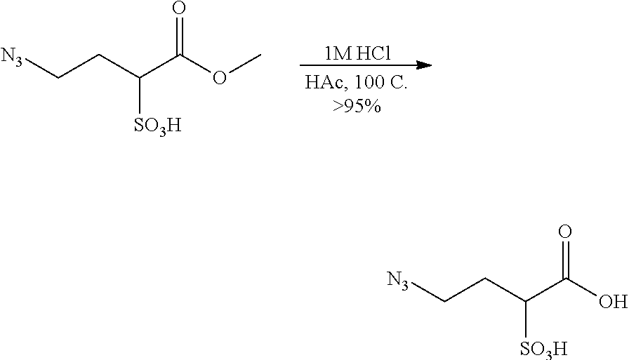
[N3]CCC(C(OC)=O)[SO3H].[1M HCl].[N3]CCC(C(O)=O)[SO3H]
